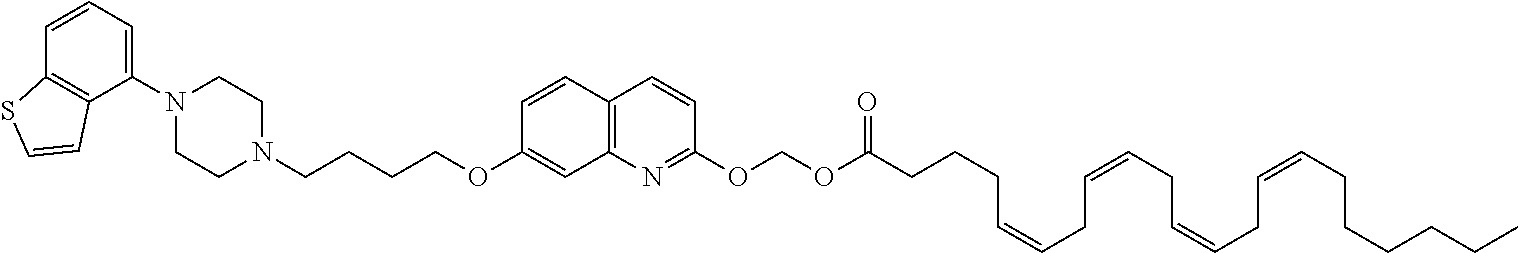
C1(N2CCN(CCCCOC3=CC4=C(C=C3)C=CC(OCOC(CCCC=CCC=CCC=CCC=CCCCCCC)=O)=N4)CC2)=CC=CC2=C1C=CS2
